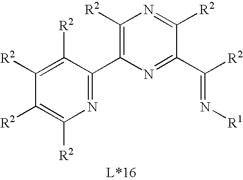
C1([R2])=C(C2=NC([R2])=C([R2])C([R2])=C2[R2])N=C(C([R2])=N[R1])C([R2])=N1
